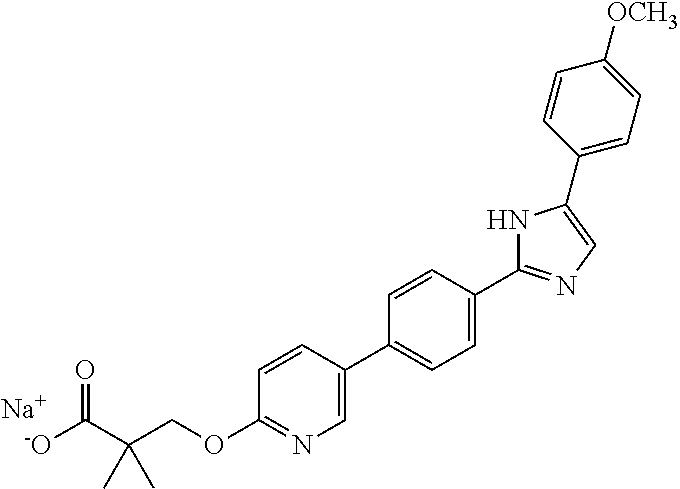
[-O]C(C(COC1=NC=C(C2=CC=C(C3=NC=C(C4=CC=C([OCH3])C=C4)N3)C=C2)C=C1)(C)C)=O.[Na]
